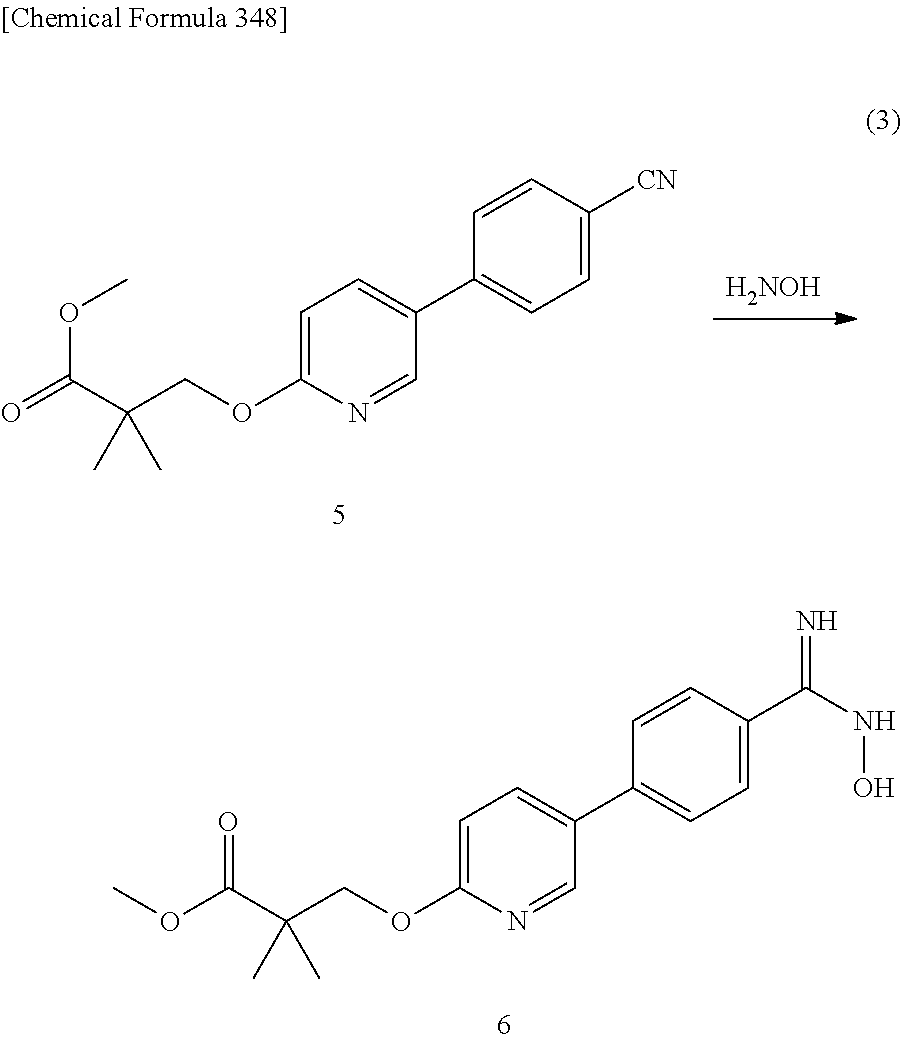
[H2NOH].C1(C2=CC=C(OCC(C(OC)=O)(C)C)N=C2)=CC=C([CN])C=C1.C1(C2=CC=C(OCC(C(OC)=O)(C)C)N=C2)=CC=C(C(NO)=N)C=C1
